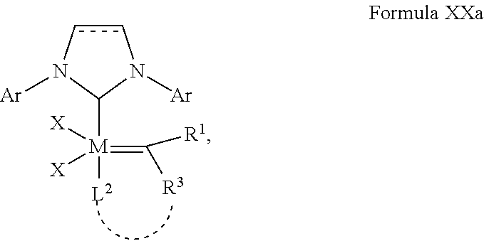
c1cN([Ar])C([M](=C([R3])[R1])([L2])([X])[X])N1[Ar]
